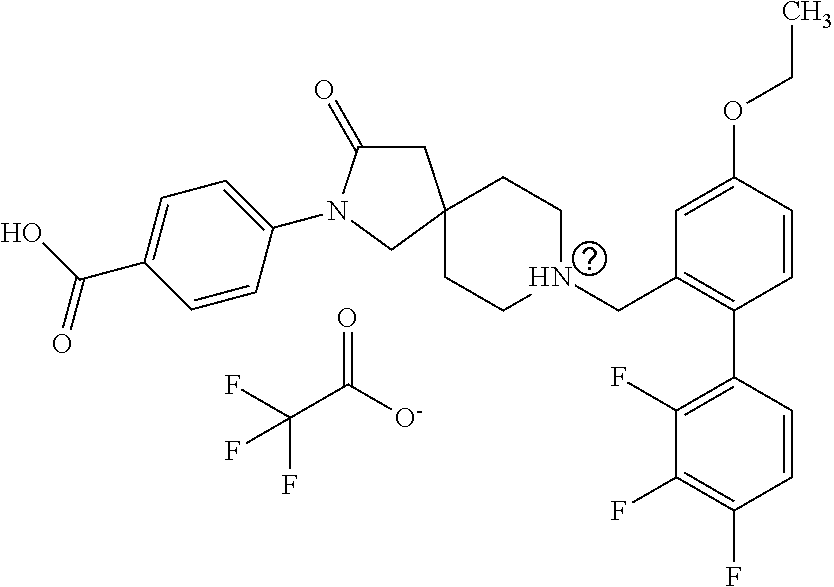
C1CN(CC2=C(C3=C(F)C(F)=C(F)C=C3)C=CC(OCC)=C2)CCC12CC(=O)N(C1=CC=C(C(O)=O)C=C1)C2.FC(C([O-])=O)(F)F
